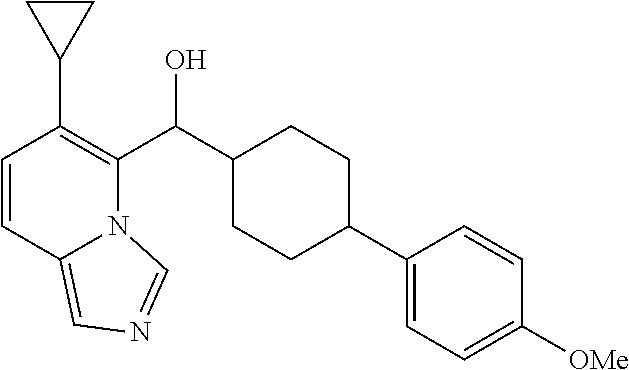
C1=CC2=CN=CN2C(C(C2CCC(C3=CC=C([OMe])C=C3)CC2)O)=C1C1CC1
